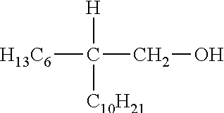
[H13C6]C([H])([C10H21])CO
